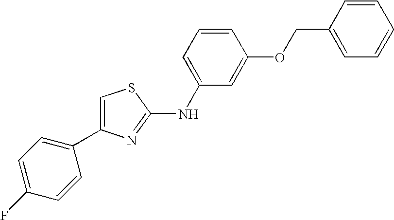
C1=C(NC2=NC(C3=CC=C(F)C=C3)=CS2)C=C(OCC2=CC=CC=C2)C=C1
